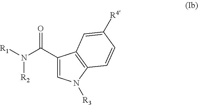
C1(C(N([R1])[R2])=O)=CN([R3])C2=C1C=C([R4])C=C2
